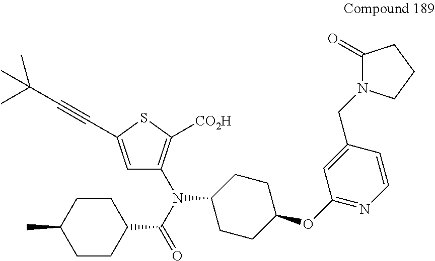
C1CC(C(N(C2=C([CO2H])SC(C#CC(C)(C)C)=C2)C2CCC(OC3=NC=CC(CN4C(=O)CCC4)=C3)CC2)=O)CCC1C
